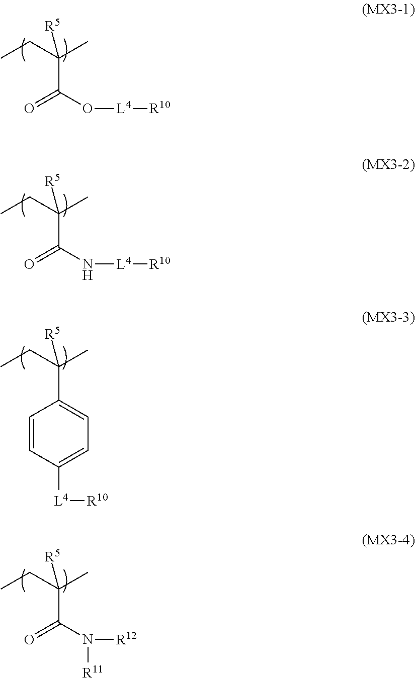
O([L4][R10])C(=O)C([R5])(CC)C.N([L4][R10])C(=O)C([R5])(CC)C.C1=CC([L4][R10])=CC=C1C([R5])(CC)C.N([R12])(C(=O)C([R5])(CC)C)[R11]
